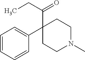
C1(C2=CC=CC=C2)(C(CC)=O)CCN(C)CC1
